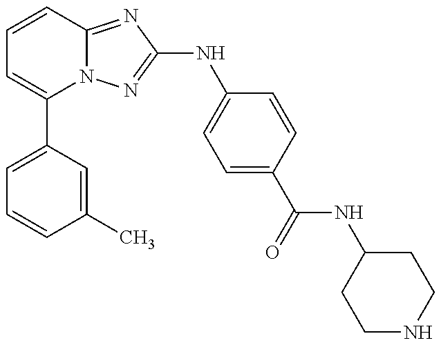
C1(C2=CC=CC(C)=C2)=CC=CC2=NC(NC3=CC=C(C(=O)NC4CCNCC4)C=C3)=NN12
